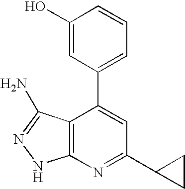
C1(O)=CC(C2=CC(C3CC3)=NC3=C2C(N)=NN3)=CC=C1
